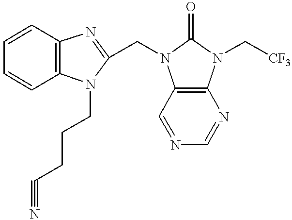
C1=CC2=C(C=C1)N(CCCC#N)C(CN1C3=C(N(C[CF3])C1=O)N=CN=C3)=N2
